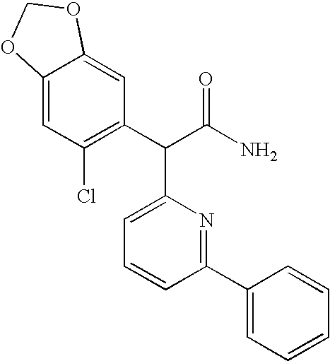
C1=C2C(=CC(C(C(N)=O)C3=CC=CC(C4=CC=CC=C4)=N3)=C1Cl)OCO2
